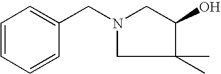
C1=CC=CC(CN2CC(O)C(C)(C)C2)=C1
